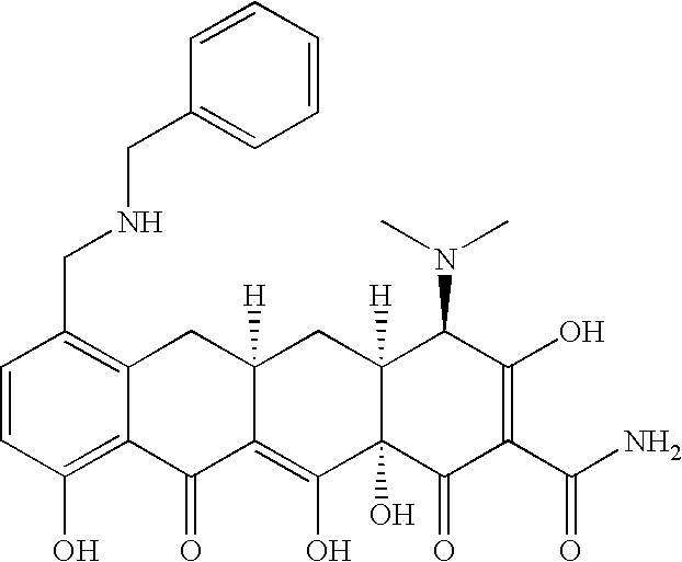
C1=CC(CNCC2=CC=CC=C2)=C2C(=C1O)C(=O)C1=C(O)C3(O)C([H])(CC1([H])C2)C(N(C)C)C(O)=C(C(N)=O)C3=O
